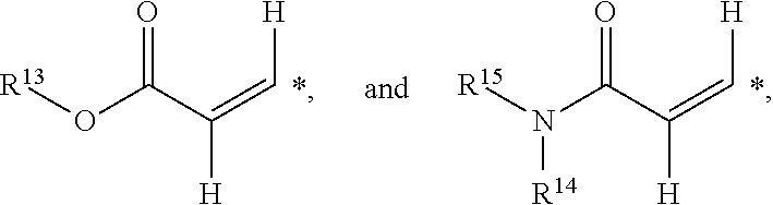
[R15]N(C(C(=C[H])[H])=O)[R14].[R13]OC(C(=C[H])[H])=O
